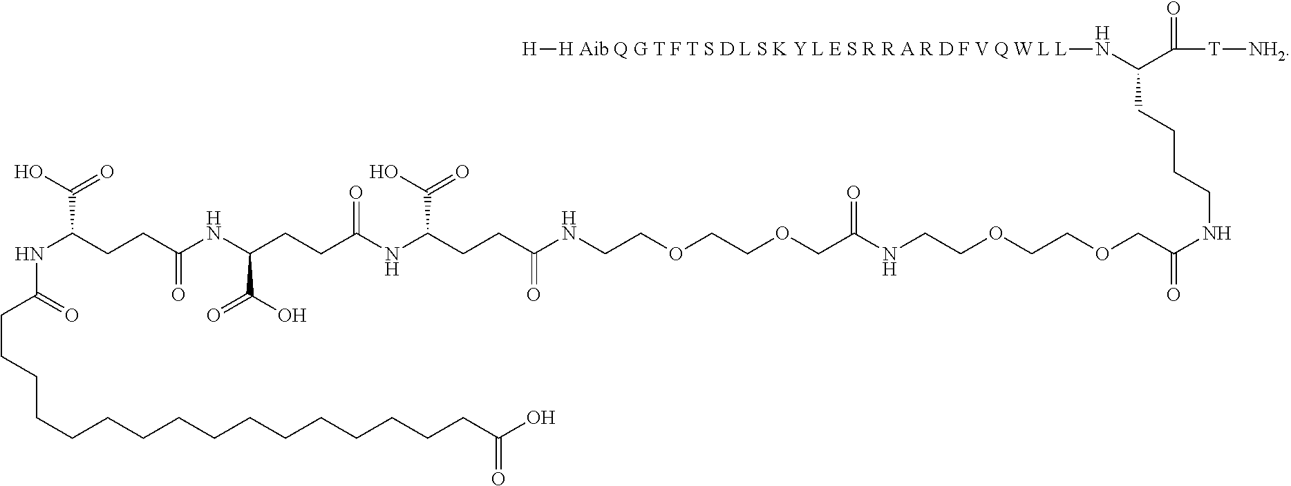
C(CCCCCCCCCCCCCCCC(O)=O)C(NC(CCC(NC(CCC(NC(CCC(NCCOCCOCC(NCCOCCOCC(NCCCCC(N[H Aib Q G T F T S D L S K Y L E S R R A R D F V Q W L L][H])C([T][NH2])=O)=O)=O)=O)C(O)=O)=O)C(O)=O)=O)C(O)=O)=O
